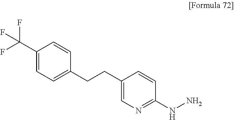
N(C1=NC=C(CCC2=CC=C(C(F)(F)F)C=C2)C=C1)N
